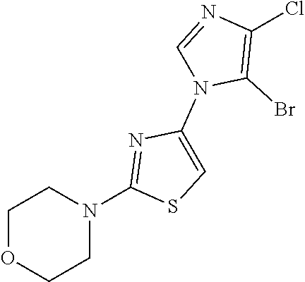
C1OCCN(C2=NC(N3C(Br)=C(Cl)N=C3)=CS2)C1
